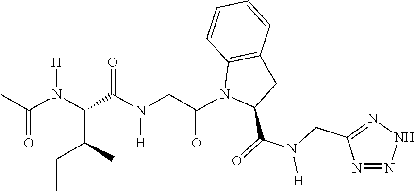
CC(N(C(C(N(CC(N1C(C(=O)N(CC2=NNN=N2)[H])CC2=C1C=CC=C2)=O)[H])=O)C(C)CC)[H])=O
